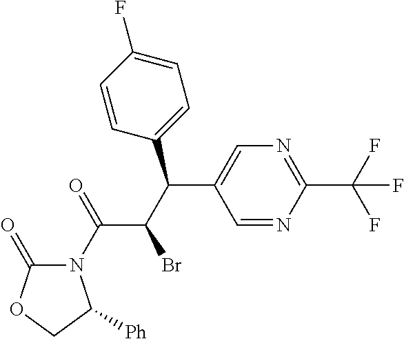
C1=NC(C(F)(F)F)=NC=C1C(C(C(=O)N1C(=O)OCC1[Ph])Br)C1=CC=C(F)C=C1
